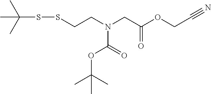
C(SSCCN(CC(OCC#N)=O)C(=O)OC(C)(C)C)(C)(C)C
